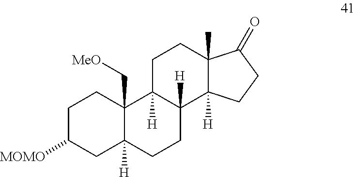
C1C([MOMO])CC2([H])C(C[MeO])(C1)C1([H])C([H])(CC2)C2([H])C(C)(CC1)C(=O)CC2
